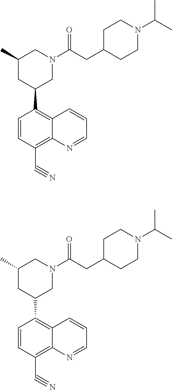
C1=CC(C#N)=C2C(=C1C1CN(C(CC3CCN(C(C)C)CC3)=O)CC(C)C1)C=CC=N2.C1=CC(C#N)=C2C(=C1C1CN(C(CC3CCN(C(C)C)CC3)=O)CC(C)C1)C=CC=N2
